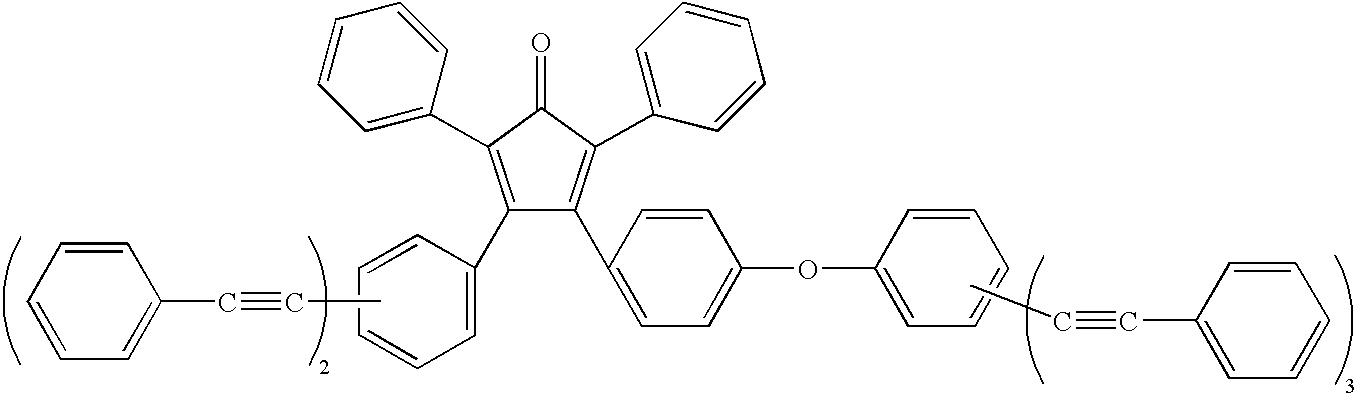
CC#CC1=CC=CC=C1.C1(C2=CC=CC=C2)=C(C2=CC=CC=C2)C(=O)C(C2=CC=CC=C2)=C1C1=CC=C(OC2=CC=CC=C2)C=C1.CC#CC1=CC=CC=C1
